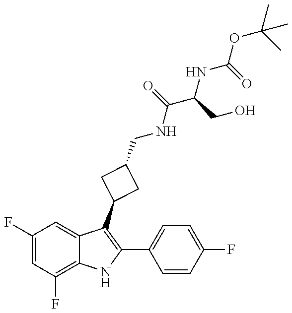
C1(F)=CC(F)=C2C(=C1)C(C1CC(CNC(C(CO)NC(OC(C)(C)C)=O)=O)C1)=C(C1=CC=C(F)C=C1)N2
